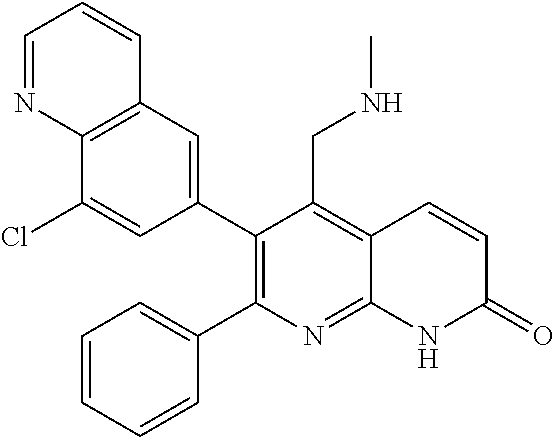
C12=C(C=C(C3=C(C4=CC=CC=C4)N=C4C(=C3CNC)C=CC(=O)N4)C=C1Cl)C=CC=N2
